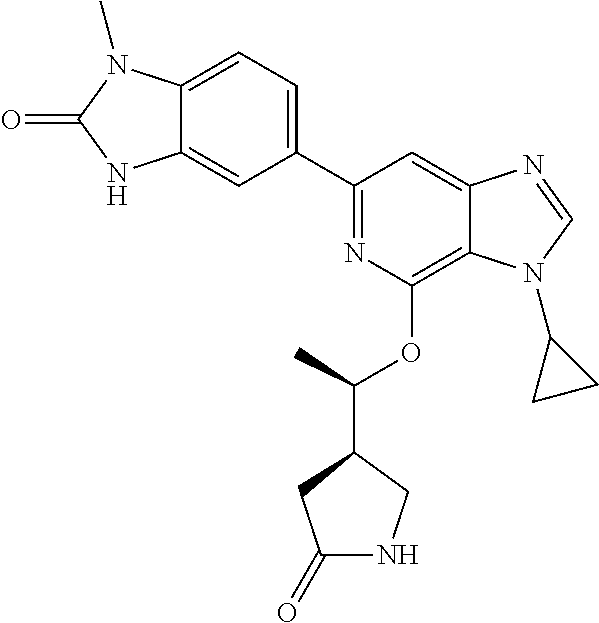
C1(C2=CC=C3C(=C2)NC(=O)N3C)=NC(OC(C2CC(=O)NC2)C)=C2C(=C1)N=CN2C1CC1
